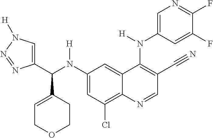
C1(N(C(C2=CN([H])N=N2)C2=CCOCC2)[H])=CC(Cl)=C2C(=C1)C(N(C1=CN=C(F)C(F)=C1)[H])=C(C#N)C=N2
